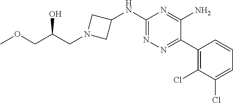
C1(C2=NN=C(NC3CN(CC(COC)O)C3)N=C2N)=C(Cl)C(Cl)=CC=C1
